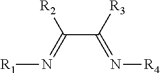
C(C([R3])=N[R4])(=N[R1])[R2]
